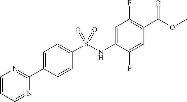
COC(=O)C1=C(F)C=C(NS(C2=CC=C(C3=NC=CC=N3)C=C2)(=O)=O)C(F)=C1
